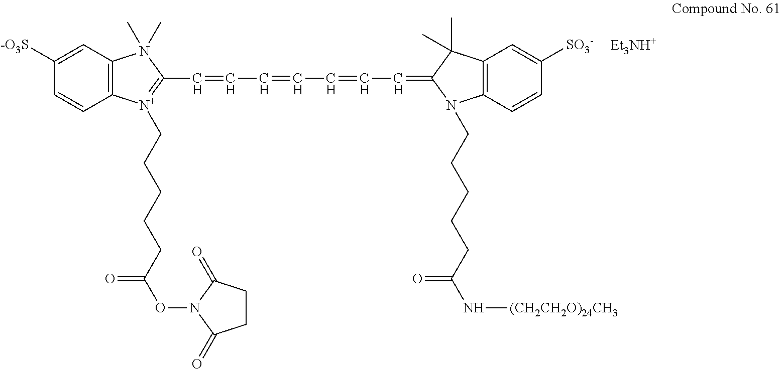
[Et3NH+].C1([-O3S])=CC2=C(C=C1)[N+](CCCCCC(=O)ON1C(=O)CCC1=O)=C(C=CC=CC=CC=C1C(C)(C)C3=C(N1CCCCCC(N[(CH2CH2O)24CH3])=O)C=CC([SO3-])=C3)N2(C)C
